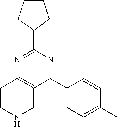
C1(C2=NC3=C(C(C4=CC=C(C)C=C4)=N2)CNCC3)CCCC1
